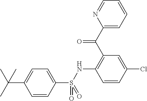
C1(C(C2=C(NS(C3=CC=C(C(C)(C)C)C=C3)(=O)=O)C=CC(Cl)=C2)=O)=CC=CC=N1
